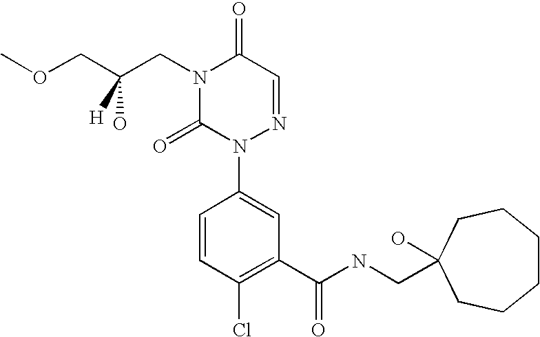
C1(C(NCC2(O)CCCCCC2)=O)=C(Cl)C=CC(N2N=CC(=O)N(CC(COC)(O)[H])C2=O)=C1
